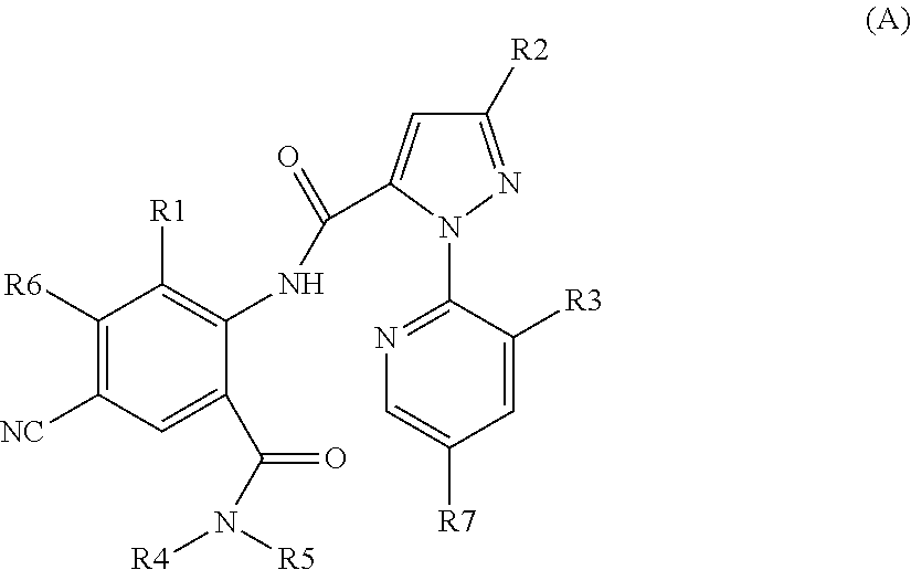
C1([R6])=C([NC])C=C(C(=O)N([R4])[R5])C(NC(=O)C2=CC([R2])=NN2C2=NC=C([R7])C=C2[R3])=C1[R1]
